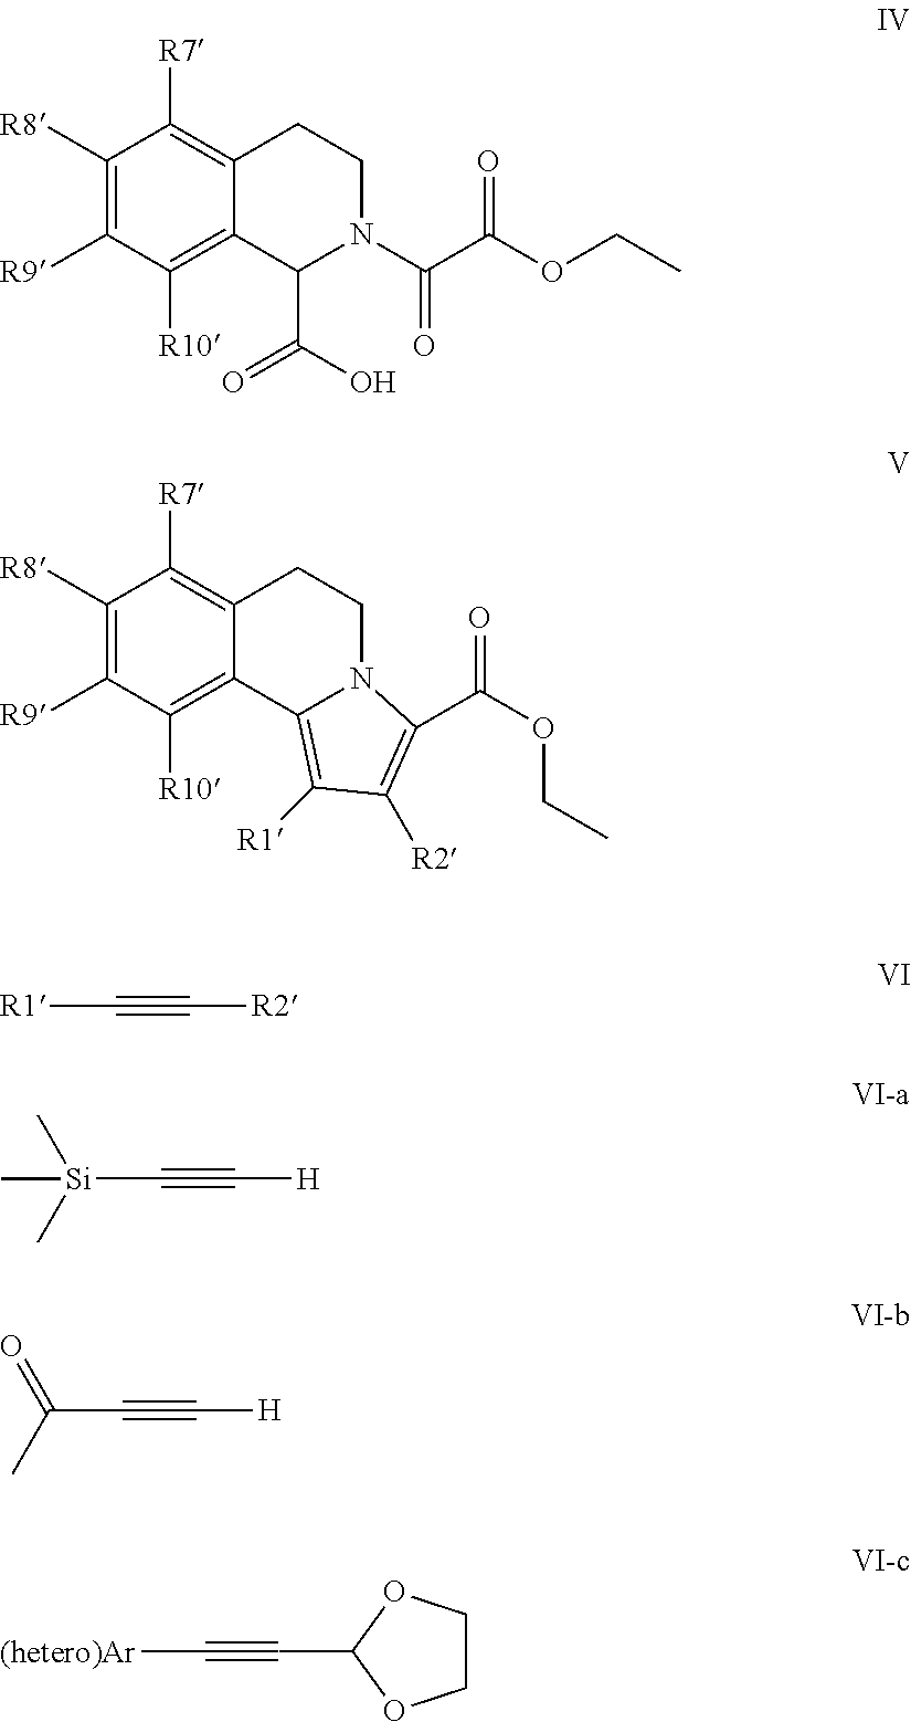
C1([R8])=C([R9])C([R10])=C2C(=C1[R7])CCN(C(C(OCC)=O)=O)C2C(=O)O.C1([R8])=C([R9])C([R10])=C2C(=C1[R7])CCN1C2=C([R1])C([R2])=C1C(OCC)=O.C(#C[R2])[R1].C(#C[H])[Si](C)(C)C.C(#C[H])C(=O)C.C1COC(C#C[(hetero)Ar])O1
